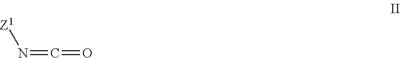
N(=C=O)[Z1]
